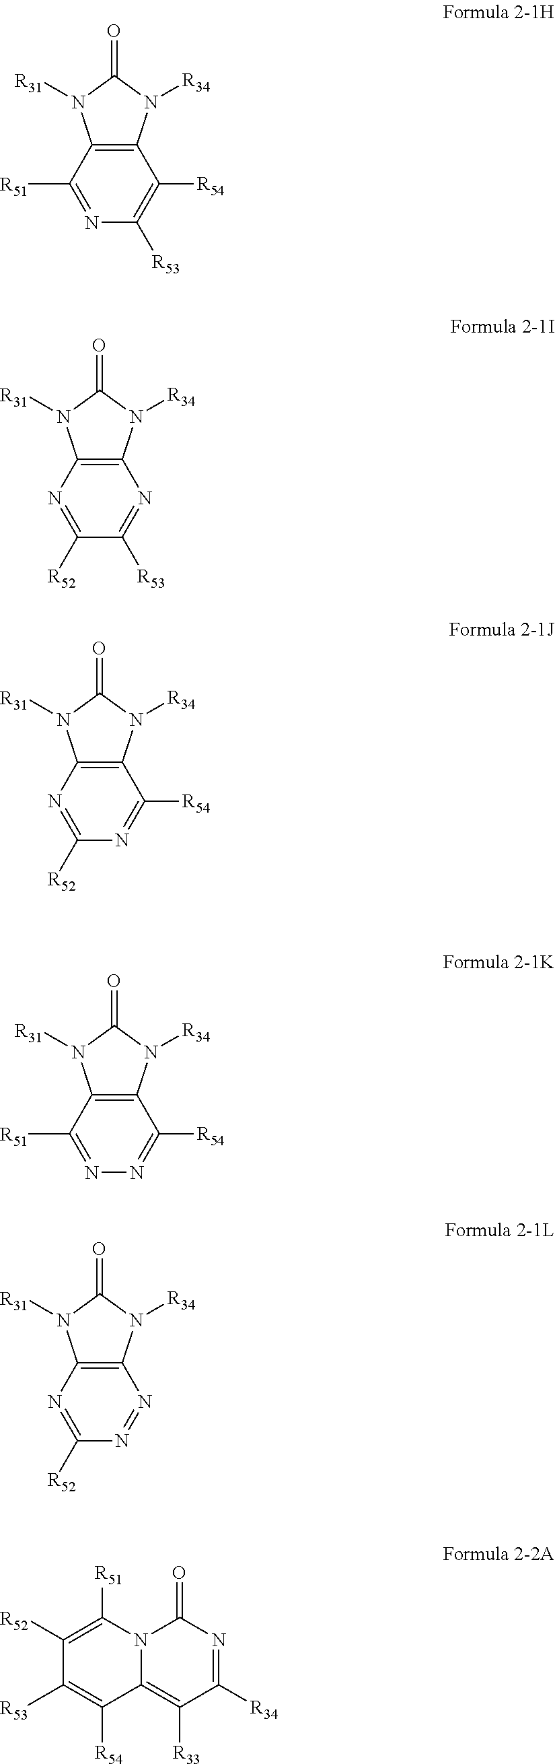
N1=C([R51])C2=C(C([R54])=C1[R53])N([R34])C(=O)N2[R31].C1([R52])=NC2=C(N=C1[R53])N([R34])C(=O)N2[R31].C1([R52])=NC2=C(C([R54])=N1)N([R34])C(=O)N2[R31].N1=C([R51])C2=C(C([R54])=N1)N([R34])C(=O)N2[R31].C1([R52])=NC2=C(N=N1)N([R34])C(=O)N2[R31].N12C(=C([R33])C([R34])=NC1=O)C([R54])=C([R53])C([R52])=C2[R51]
